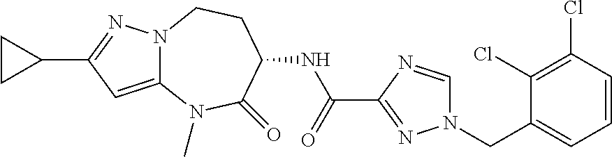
N12C(=CC(C3CC3)=N1)N(C)C(=O)C(NC(C1=NN(CC3=CC=CC(Cl)=C3Cl)C=N1)=O)CC2
